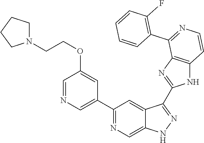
C1(C2=NC=C3C(=C2)C(C2=NC4=C(N2)C=CN=C4C2=C(F)C=CC=C2)=NN3)=CN=CC(OCCN2CCCC2)=C1
